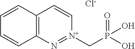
C1=CC=CC2=C1C=C[N+](CP(=O)(O)O)=N2.[Cl-]
